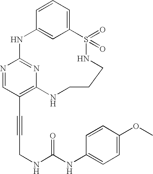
C1=CC=C2C=C1NC1=NC(=C(C#CCNC(NC3=CC=C(OC)C=C3)=O)C=N1)NCCCNS2(=O)=O
